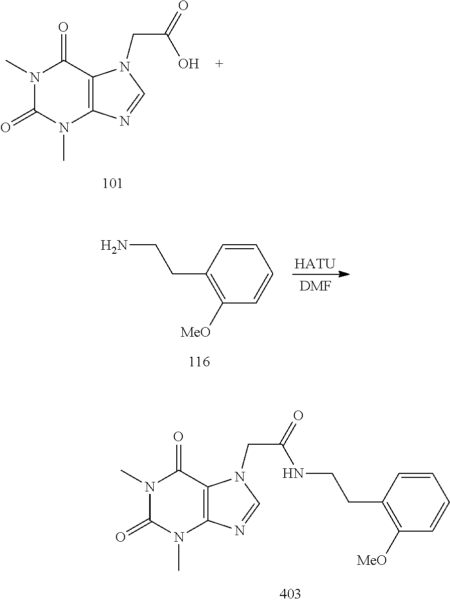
C12=C(C(=O)N(C)C(=O)N1C)N(CC(=O)O)C=N2.NCCC1=C([MeO])C=CC=C1.[HATU].[DMF].C12=C(C(=O)N(C)C(=O)N1C)N(CC(=O)NCCC1=C([MeO])C=CC=C1)C=N2
